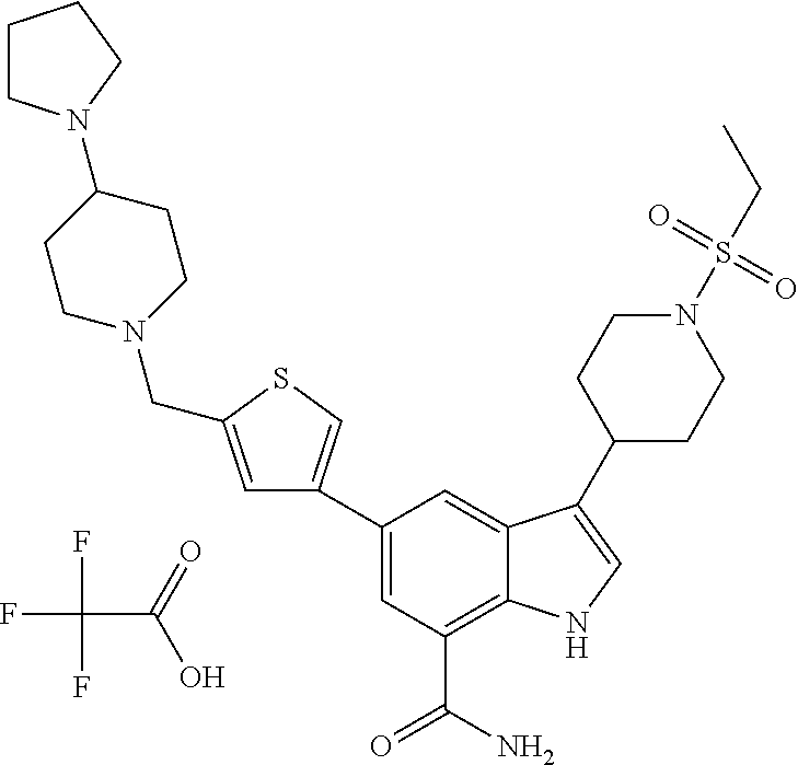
C(C(O)=O)(F)(F)F.C1(C2=CSC(CN3CCC(N4CCCC4)CC3)=C2)=CC(C(N)=O)=C2C(=C1)C(C1CCN(S(CC)(=O)=O)CC1)=CN2
